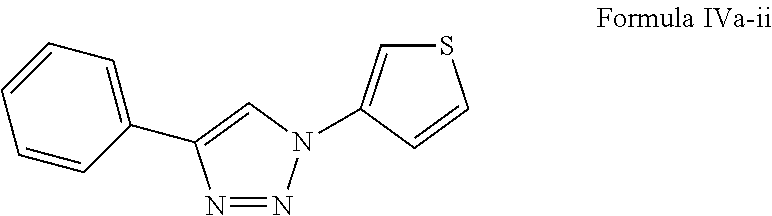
N1=NC(C2=CC=CC=C2)=CN1C1=CSC=C1
